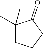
C1(C)(C)CCCC1=O
